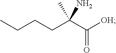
CCCCC(C([OH])=O)(C)N
